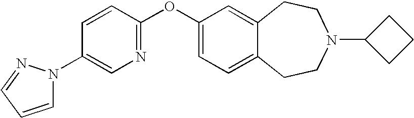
C1(OC2=NC=C(N3C=CC=N3)C=C2)=CC=C2C(=C1)CCN(C1CCC1)CC2
